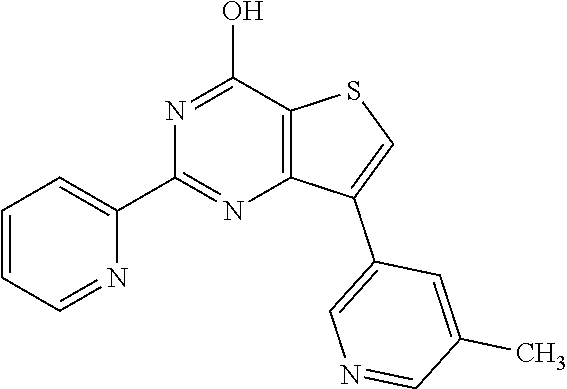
C12=C(C(O)=NC(C3=CC=CC=N3)=N1)SC=C2C1=CN=CC(C)=C1
